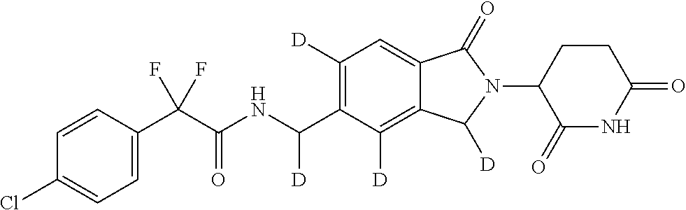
C1=CC(C(C(NC(C2=C([D])C=C3C(=C2[D])C([D])N(C2C(=O)NC(=O)CC2)C3=O)[D])=O)(F)F)=CC=C1Cl
